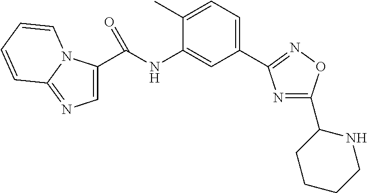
N1=C(C2CCCCN2)ON=C1C1=CC=C(C)C(NC(=O)C2=CN=C3N2C=CC=C3)=C1
